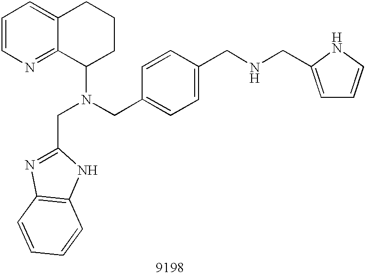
C1=CN=C2C(=C1)CCCC2N(CC1=CC=C(CNCC2=CC=CN2)C=C1)CC1=NC2=C(N1)C=CC=C2
